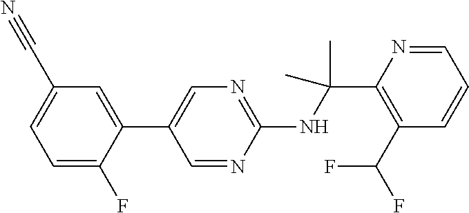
C1(C2=CN=C(NC(C)(C)C3=C(C(F)F)C=CC=N3)N=C2)=CC(C#N)=CC=C1F
